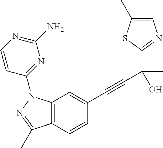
C12=C(C=CC(C#CC(C3=NC=C(C)S3)(C)O)=C1)C(C)=NN2C1=NC(N)=NC=C1
